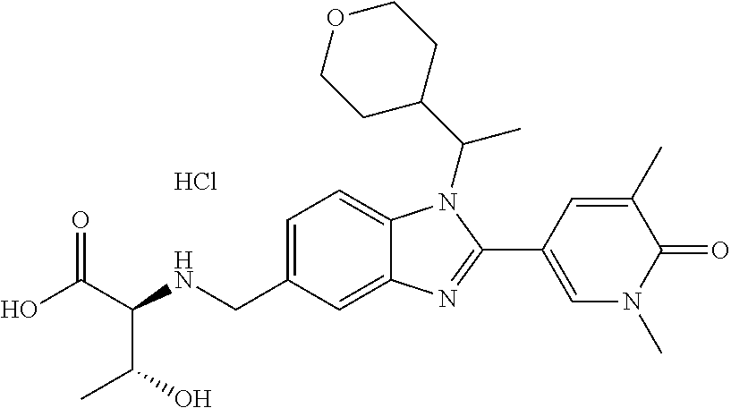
C12=CC(CNC(C(O)=O)C(C)O)=CC=C1N(C(C1CCOCC1)C)C(C1=CN(C)C(=O)C(C)=C1)=N2.Cl
